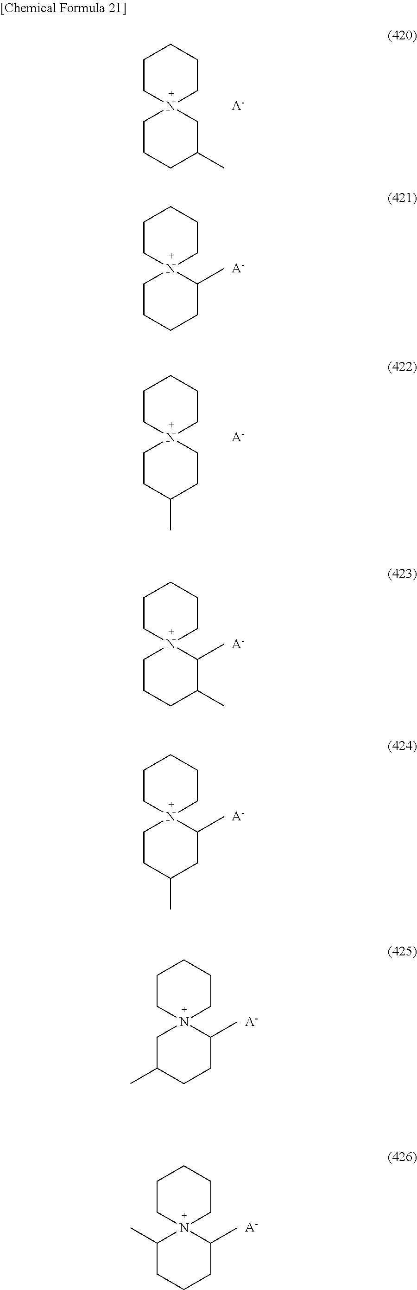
N12(CCCC(C)C1)CCCCC2.[A-].N12(CCCCC1C)CCCCC2.[A-].N12(CCC(C)CC1)CCCCC2.[A-].N12(CCCC(C)C1C)CCCCC2.[A-].N12(CCC(C)CC1C)CCCCC2.[A-].N12(C(C)CCCC1C)CCCCC2.[A-].N12(CC(C)CCC1C)CCCCC2.[A-]
